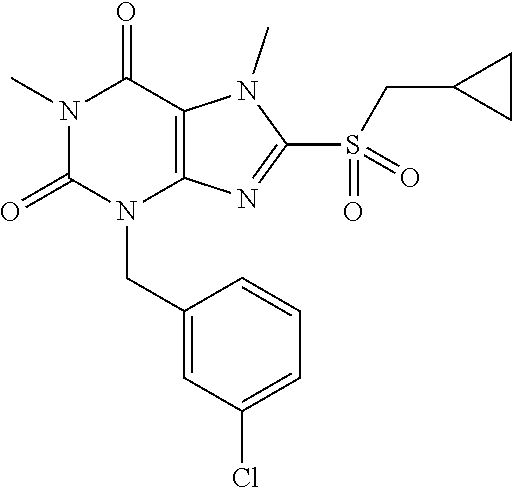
N1(C)C(=O)N(CC2=CC(Cl)=CC=C2)C2=C(C1=O)N(C)C(S(=O)(CC1CC1)=O)=N2
